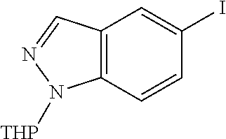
C12=C(C=CC(I)=C1)N([THP])N=C2
